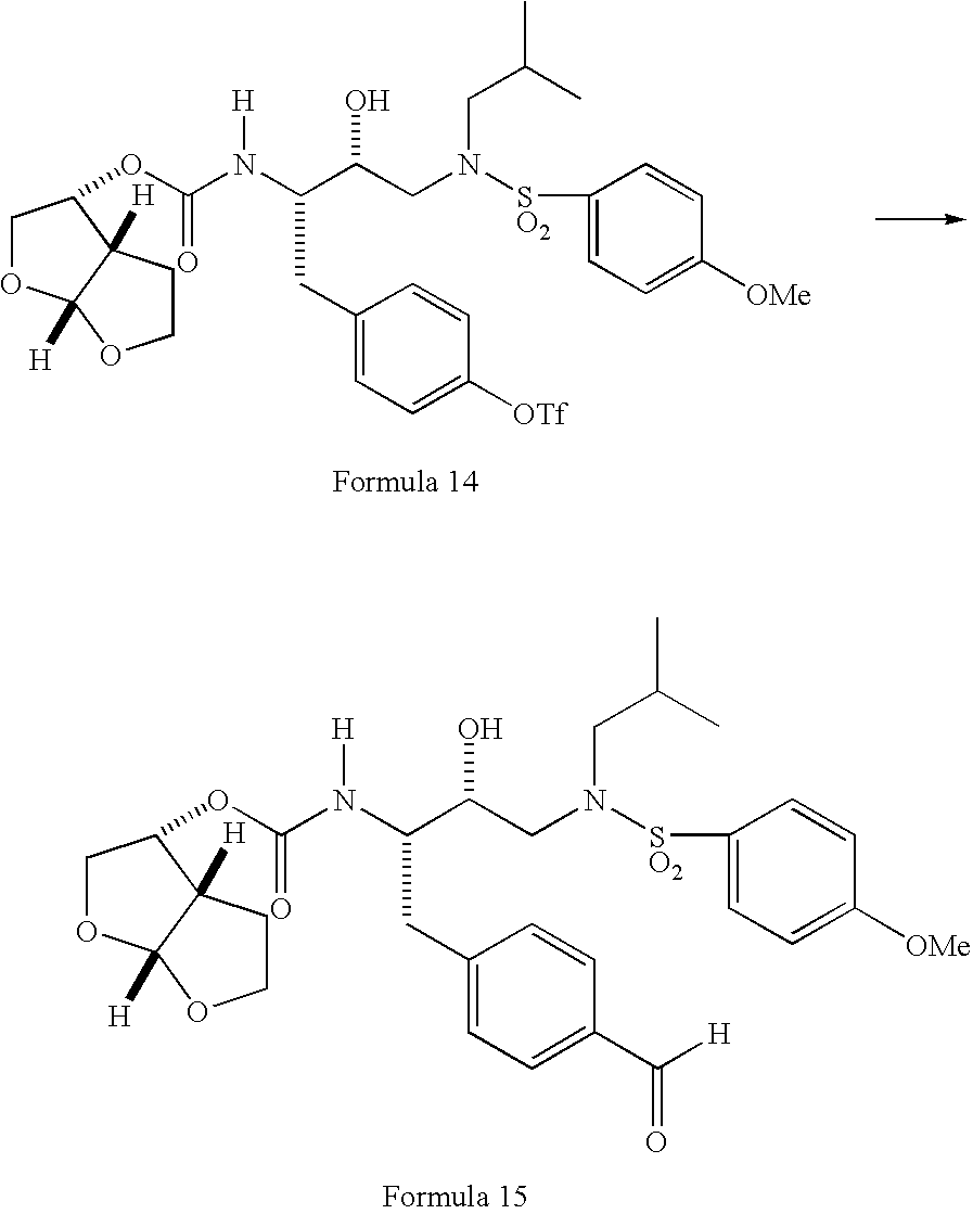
C1OC2([H])C([H])(CCO2)C1OC(N(C(C(CN(CC(C)C)[SO2]C1=CC=C([OMe])C=C1)O)CC1=CC=C(C([H])=O)C=C1)[H])=O.C1OC2([H])C([H])(CCO2)C1OC(N(C(C(CN(CC(C)C)[SO2]C1=CC=C([OMe])C=C1)O)CC1=CC=C([OTf])C=C1)[H])=O
